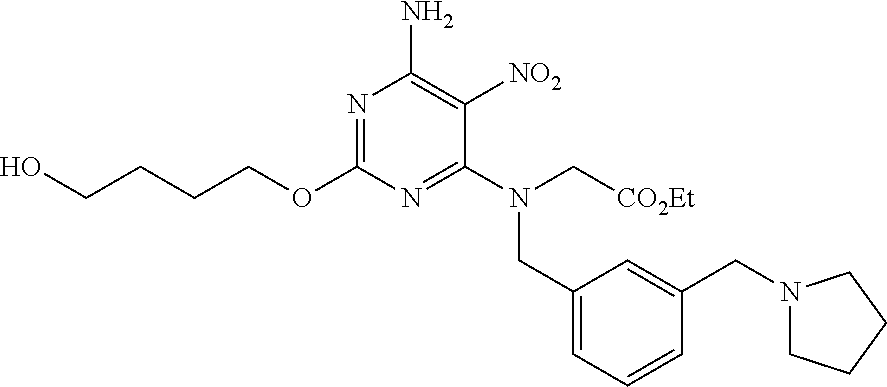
C(CCOC1=NC(N)=C([NO2])C(N(CC2=CC=CC(CN3CCCC3)=C2)C[CO2Et])=N1)CO
